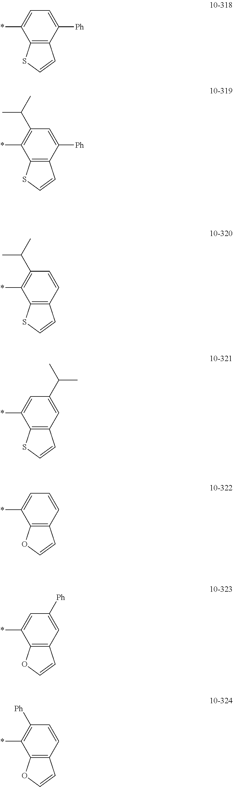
C12=C(C([Ph])=CC=C1*)C=CS2.C12=C(C([Ph])=CC(C(C)C)=C1*)C=CS2.C12=C(C=CC(C(C)C)=C1*)C=CS2.C12=C(C=C(C(C)C)C=C1*)C=CS2.C12=C(C=CC=C1*)C=CO2.C12=C(C=C([Ph])C=C1*)C=CO2.C12=C(C=CC([Ph])=C1*)C=CO2
